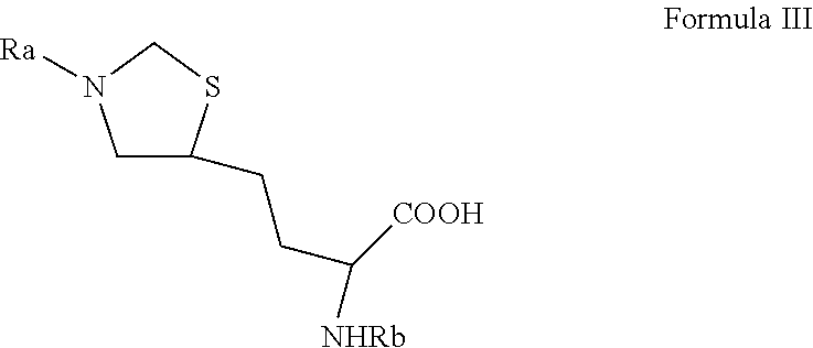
C1N([Ra])CSC1CCC([COOH])[NHRb]
